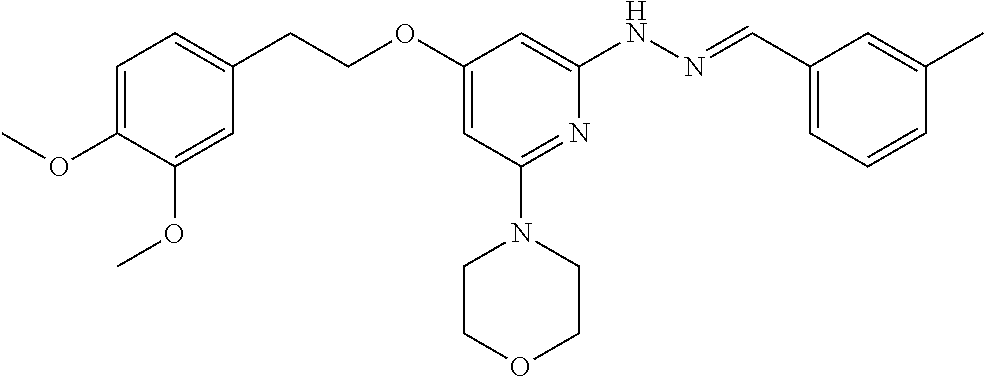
O(C1=CC(N2CCOCC2)=NC(NN=CC2=CC=CC(C)=C2)=C1)CCC1=CC=C(OC)C(OC)=C1
